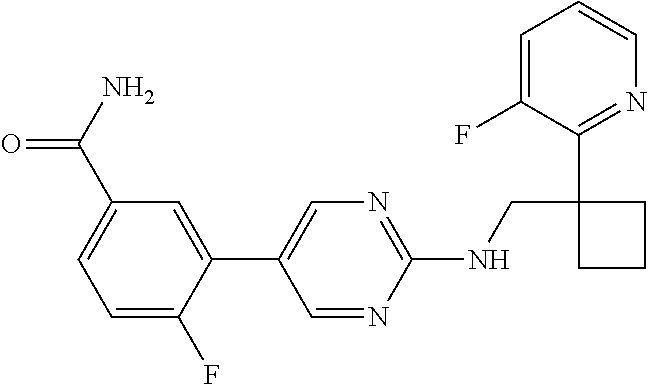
N(CC1(C2=NC=CC=C2F)CCC1)C1=NC=C(C2=CC(C(N)=O)=CC=C2F)C=N1
